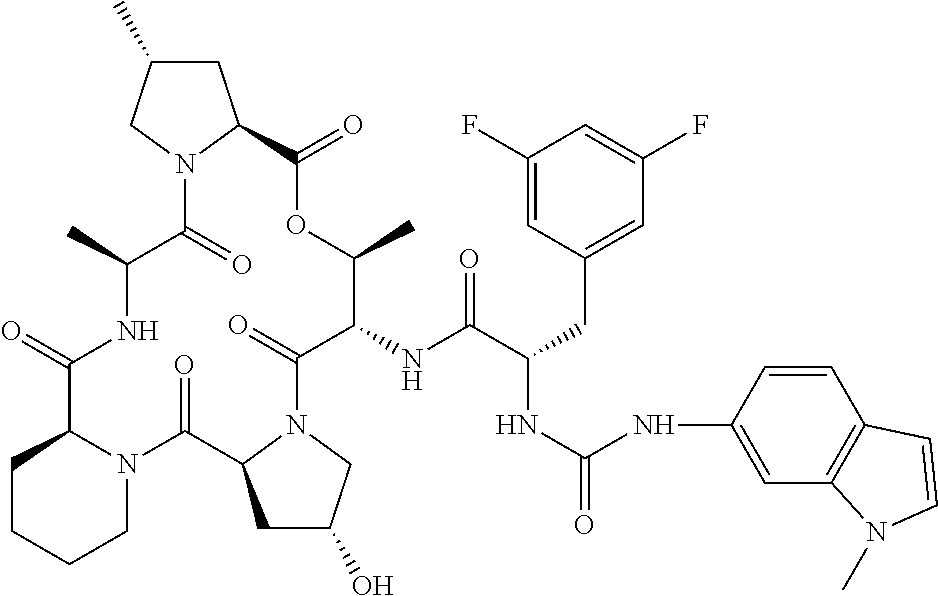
C1CCCN2C1C(=O)NC(C)C(=O)N1C(CC(C)C1)C(=O)OC(C)C(NC(C(CC1=CC(F)=CC(F)=C1)NC(=O)NC1=CC3=C(C=C1)C=CN3C)=O)C(=O)N1C(C2=O)CC(O)C1
